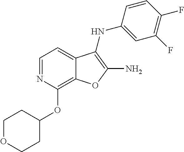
C1=NC(OC2CCOCC2)=C2C(=C1)C(NC1=CC(F)=C(F)C=C1)=C(N)O2
